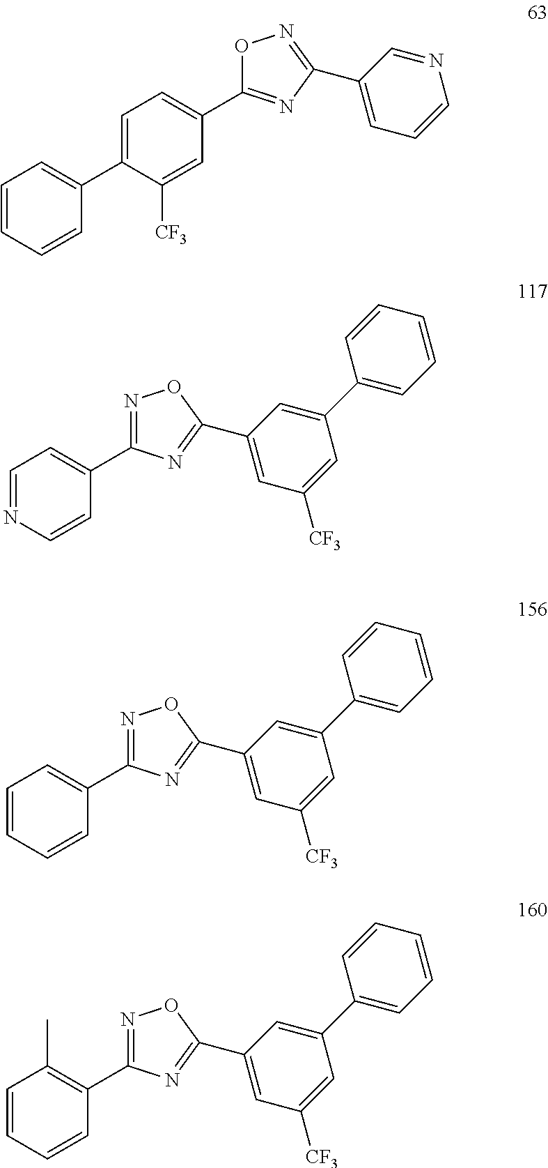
O1C(C2=CC=C(C3=CC=CC=C3)C([CF3])=C2)=NC(C2=CC=CN=C2)=N1.N1=C(C2=CC=NC=C2)N=C(C2=CC([CF3])=CC(C3=CC=CC=C3)=C2)O1.N1=C(C2=CC=CC=C2)N=C(C2=CC([CF3])=CC(C3=CC=CC=C3)=C2)O1.N1=C(C2=C(C)C=CC=C2)N=C(C2=CC([CF3])=CC(C3=CC=CC=C3)=C2)O1
